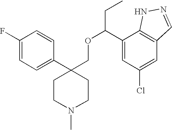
C1(F)=CC=C(C2(COC(CC)C3=CC(Cl)=CC4=C3NN=C4)CCN(C)CC2)C=C1
